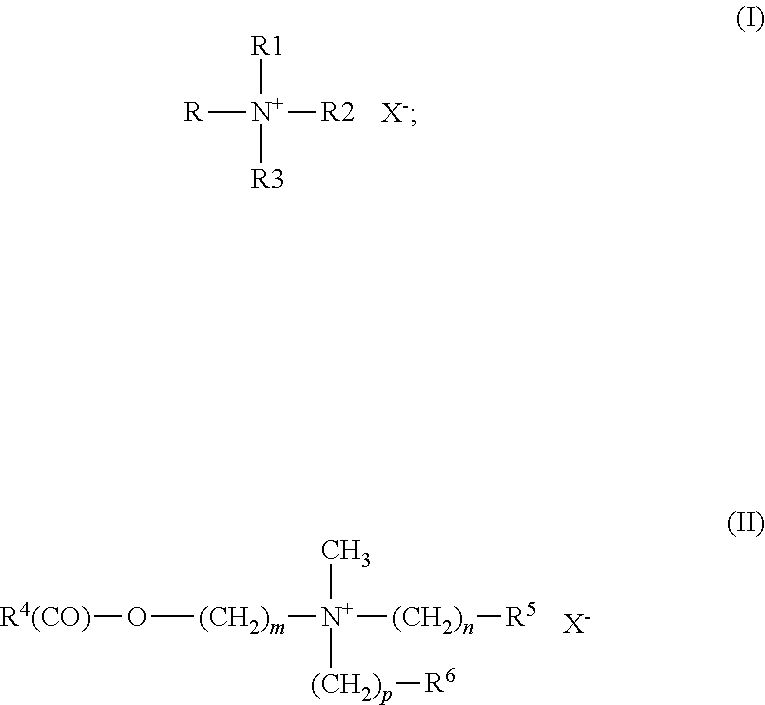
[R][N+]([R2])([R1])[R3].[X-].[R4(CO)]O[(CH2)m][N+]([(CH2)n][R5])(C)[(CH2)p][R6].[X-]
